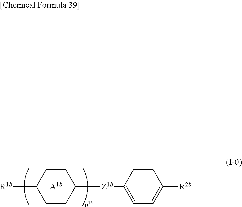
C1CC([Z1b]C2=CC=C([R2b])C=C2)CCC1[R1b].[A1b]
